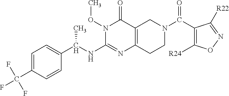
C1=C(C(F)(F)F)C=CC(C(NC2=NC3=C(C(=O)N2OC)CN(C(=O)C2=C([R24])ON=C2[R22])CC3)C)=C1
